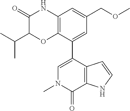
C1(=O)C(C(C)C)OC2=C(N1)C=C(COC)C=C2C1=CN(C)C(=O)C2=C1C=CN2
